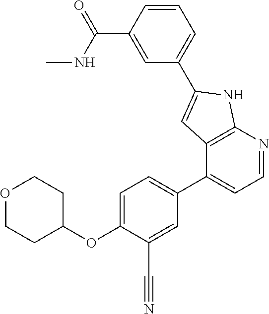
C1=C(OC2CCOCC2)C(C#N)=CC(C2=CC=NC3=C2C=C(C2=CC=CC(C(=O)NC)=C2)N3)=C1
